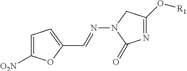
C1=C([O2N])OC(C=NN2C(=O)N=C(O[R1])C2)=C1
